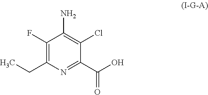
C1(F)=C(CC)N=C(C(O)=O)C(Cl)=C1N
